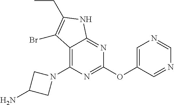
C12=C(N3CC(N)C3)N=C(OC3=CN=CN=C3)N=C1NC(CC)=C2Br
